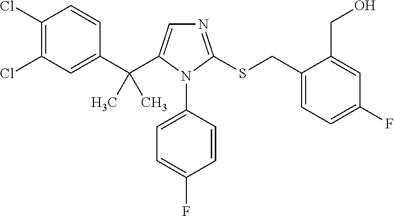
C1(C(C2=CN=C(SCC3=CC=C(F)C=C3CO)N2C2=CC=C(F)C=C2)(C)C)=CC(Cl)=C(Cl)C=C1
